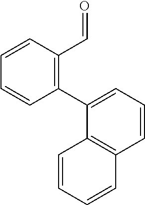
C1(C2=CC=CC3=C2C=CC=C3)=C(C=O)C=CC=C1
